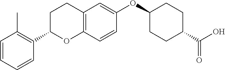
C1=CC=CC(C2OC3=C(CC2)C=C(OC2CCC(C(=O)O)CC2)C=C3)=C1C
